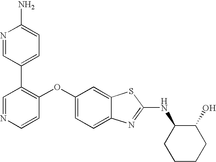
N1=CC(C2=CC=C(N)N=C2)=C(OC2=CC=C3C(=C2)SC(NC2CCCCC2O)=N3)C=C1
